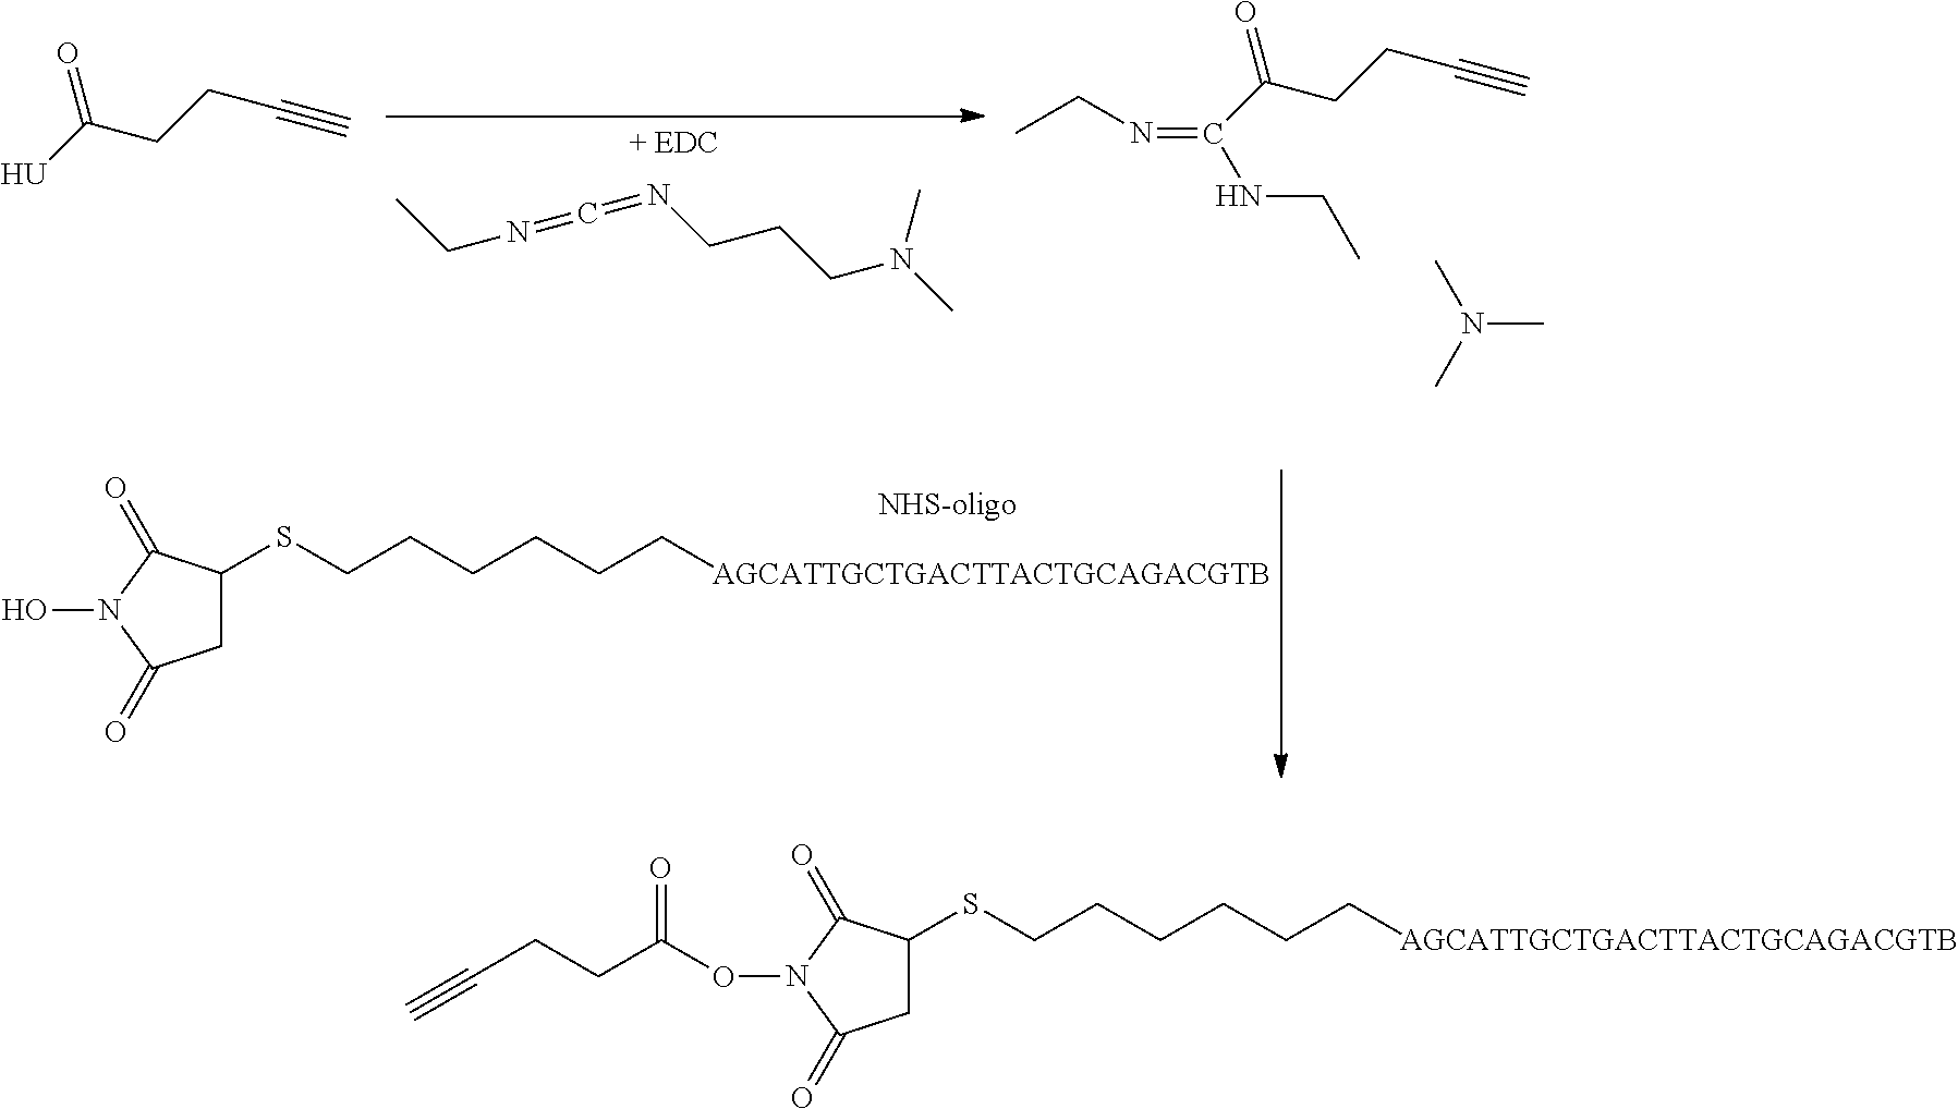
ON1C(=O)CC(SCCCCCC[AGCATTGCTGACTTACTGCAGACGTB])C1=O.CCN=C=NCCCN(C)C.[U]C(CCC#C)=O.CCN=C(C(CCC#C)=O)NCC.N(C)(C)C.C(CCC(ON1C(=O)CC(SCCCCCC[AGCATTGCTGACTTACTGCAGACGTB])C1=O)=O)#C
